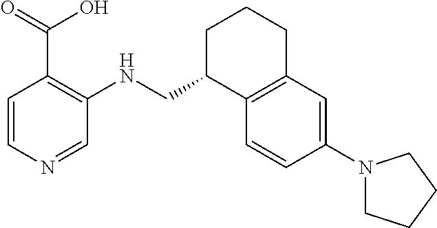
C1=CN=CC(NCC2C3=C(CCC2)C=C(N2CCCC2)C=C3)=C1C(=O)O
